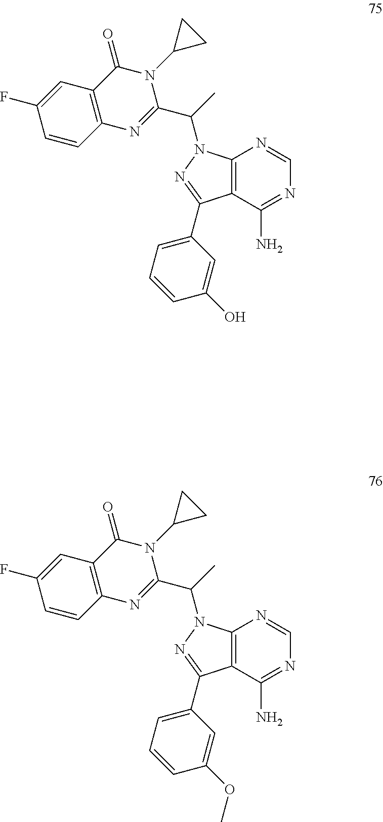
C12=C(C(N)=NC=N1)C(C1=CC=CC(O)=C1)=NN2C(C)C1=NC2=C(C(=O)N1C1CC1)C=C(F)C=C2.C12=C(C(N)=NC=N1)C(C1=CC=CC(OC)=C1)=NN2C(C)C1=NC2=C(C(=O)N1C1CC1)C=C(F)C=C2
